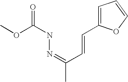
COC(NN=C(C)C=CC1=CC=CO1)=O
